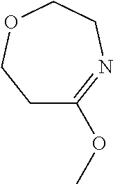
C1C(OC)=NCCOC1
